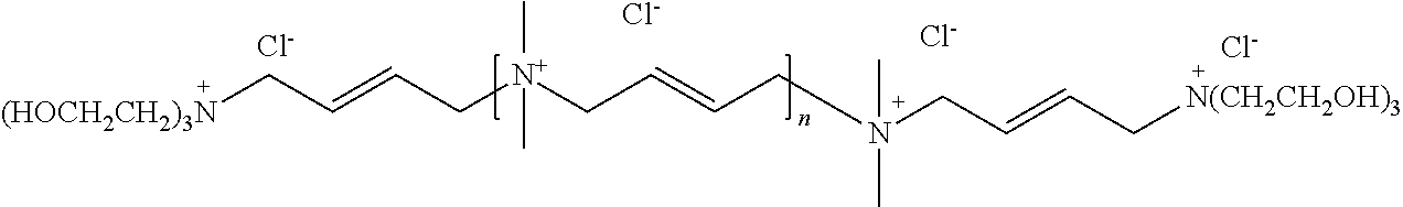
[(HOCH2CH2)3N]CC=CC[N+](CC=CCN(CC=CC[N(CH2CH2OH)3])(C)C)(C)C.[Cl-].[Cl-].[Cl-].[Cl-]
